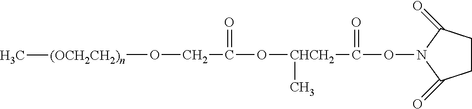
[(OCH2CH2)n](OCC(O[CHCH2](C)C(ON1C(=O)CCC1=O)=O)=O)C
